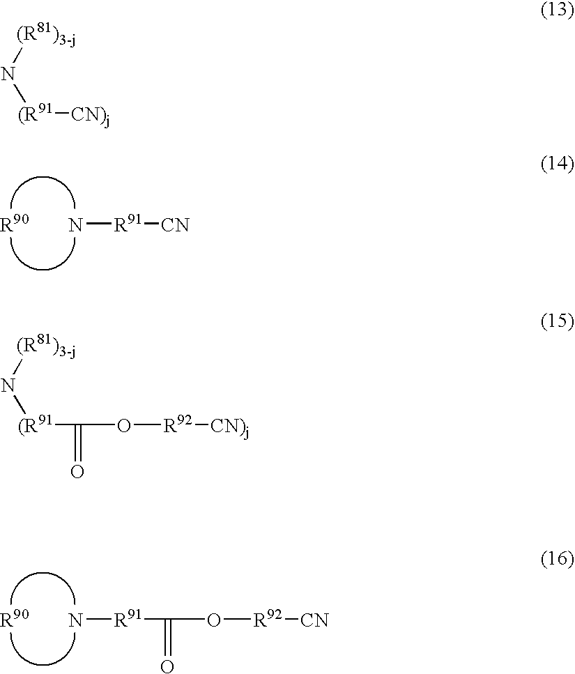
N[R91][CN].[R90].N[R91]C(=O)O[R92][CN].[R90].N([(R81)3-j])[(R91][CN)j].N([(R81)3-j])[(R91]C(O[R92][CN)j])=O
